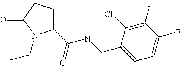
C1(C(NCC2=CC=C(F)C(F)=C2Cl)=O)CCC(=O)N1CC
